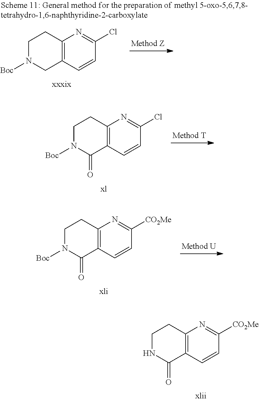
C12=C(C=CC(Cl)=N1)CN([Boc])CC2.C12=C(C=CC(Cl)=N1)C(=O)N([Boc])CC2.C12=C(C=CC([CO2Me])=N1)C(=O)N([Boc])CC2.C12=C(C=CC([CO2Me])=N1)C(=O)NCC2
